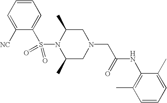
C1=CC=C([NC])C(S(N2C(C)CN(CC(=O)NC3=C(C)C=CC=C3C)CC2C)(=O)=O)=C1
